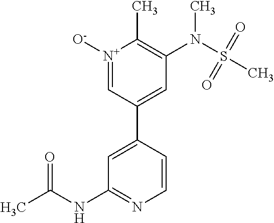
[N+]1([O-])=CC(C2=CC(NC(C)=O)=NC=C2)=CC(N(S(C)(=O)=O)C)=C1C
